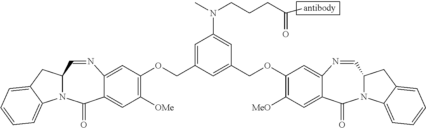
C1=C(COC2=C([OMe])C=C3C(=C2)N=CC2N(C3=O)C3=CC=CC=C3C2)C=C(COC2=C([MeO])C=C3C(=C2)N=CC2N(C3=O)C3=CC=CC=C3C2)C=C1N(CCCC([antibody])=O)C
